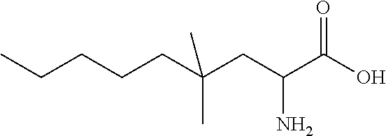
C(CC(C(O)=O)N)(C)(C)CCCCC
